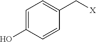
C1=C(O)C=CC(C[X])=C1
